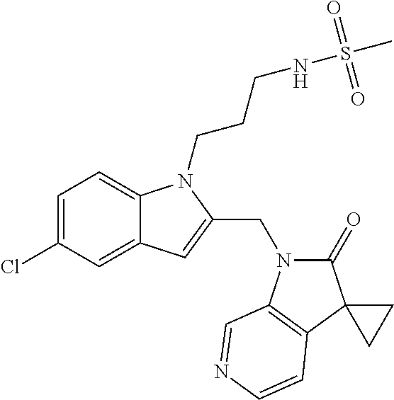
C1=C(Cl)C=C2C(=C1)N(CCCNS(C)(=O)=O)C(CN1C(=O)C3(C4=C1C=NC=C4)CC3)=C2
